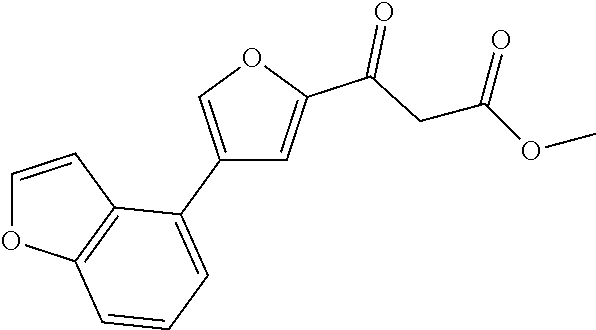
C1(C2=CC=CC3=C2C=CO3)=COC(C(CC(OC)=O)=O)=C1
